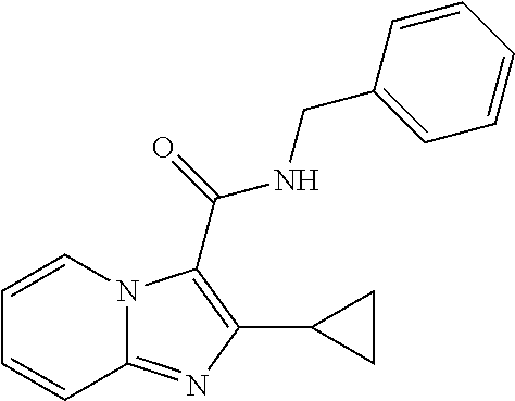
C1=CN2C(=NC(C3CC3)=C2C(=O)NCC2=CC=CC=C2)C=C1
